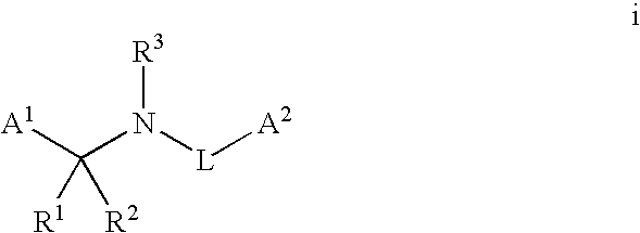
[A1]C(N([L][A2])[R3])([R1])[R2]
